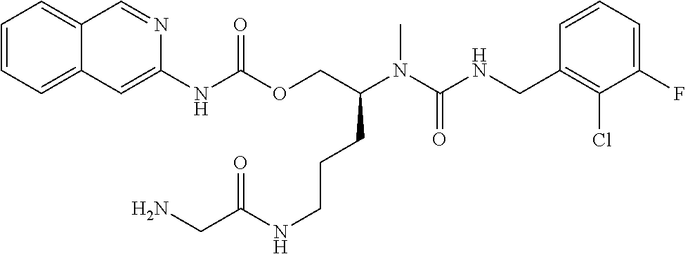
C1=CC(CNC(N(C(COC(NC2=CC3=CC=CC=C3C=N2)=O)CCCNC(CN)=O)C)=O)=C(Cl)C(F)=C1
